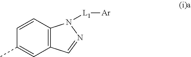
C1=CC2=C(C=C1C)C=NN2[L1][Ar]
